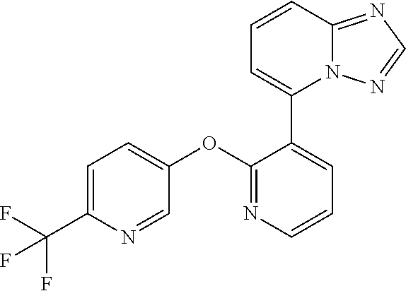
C1=C(C(F)(F)F)N=CC(OC2=NC=CC=C2C2=CC=CC3=NC=NN23)=C1
